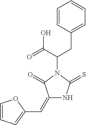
C1=CC(CC(C(=O)O)N2C(=O)C(=CC3=CC=CO3)NC2=S)=CC=C1
